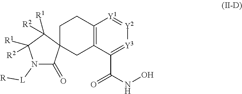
N1([L][R])C(=O)C2(C([R1])([R2])C1([R1])[R2])CCC1=C(C2)C(C(NO)=O)=[Y3][Y2]=[Y1]1
